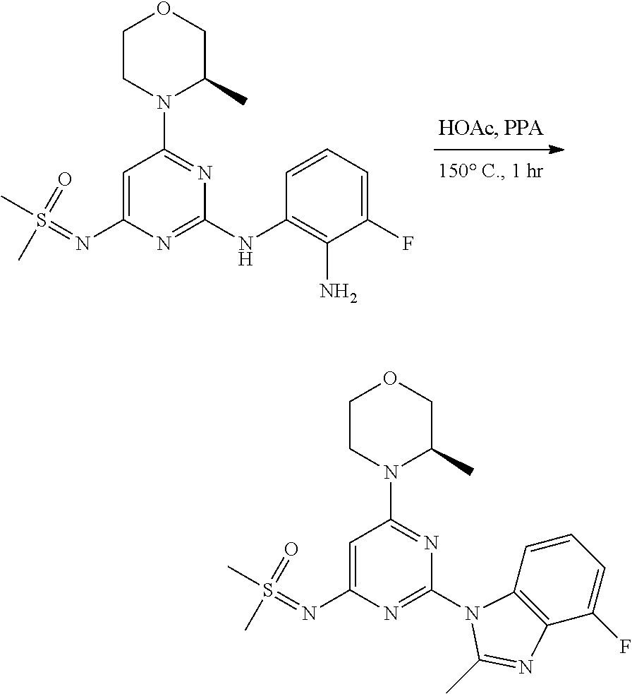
C1CN(C2=NC(NC3=C(N)C(F)=CC=C3)=NC(N=S(C)(=O)C)=C2)C(C)CO1.C1CN(C2=NC(N3C4=C(C(F)=CC=C4)N=C3C)=NC(N=S(C)(=O)C)=C2)C(C)CO1
